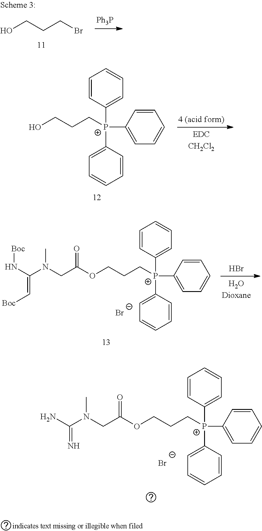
OCCCBr.[Ph3P].C1=CC([P+](C2=CC=CC=C2)(C2=CC=CC=C2)CCCO)=CC=C1.C1=CC([P+](C2=CC=CC=C2)(C2=CC=CC=C2)CCCOC(CN(C(=C[Boc])N[Boc])C)=O)=CC=C1.[Br-].Br.C1=CC([P+](C2=CC=CC=C2)(C2=CC=CC=C2)CCCOC(CN(C(N)=N)C)=O)=CC=C1.[Br-]
